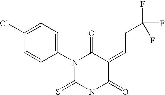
C(C=C1C(=O)NC(=S)N(C2=CC=C(Cl)C=C2)C1=O)C(F)(F)F
